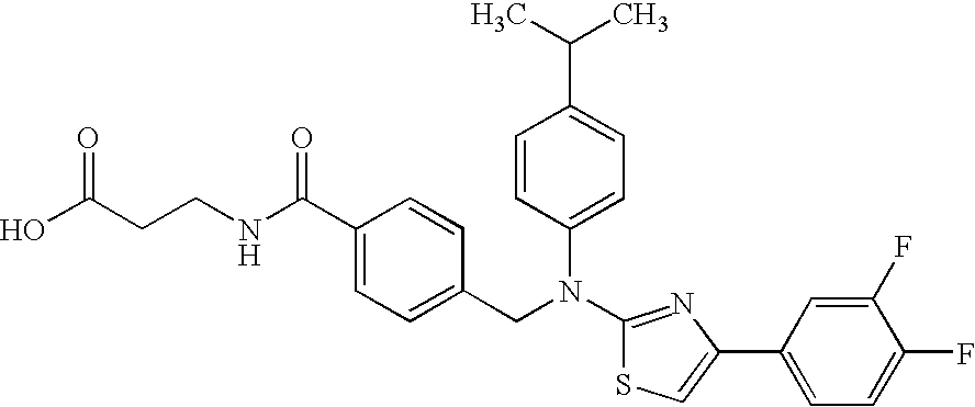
C1(C(C)C)=CC=C(N(C2=NC(C3=CC=C(F)C(F)=C3)=CS2)CC2=CC=C(C(NCCC(O)=O)=O)C=C2)C=C1
